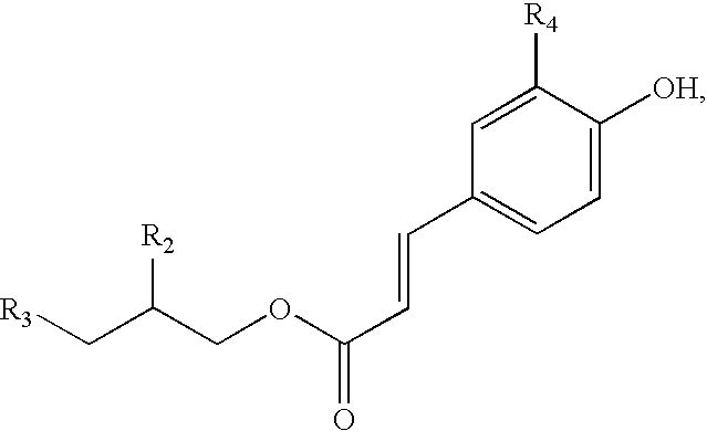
[R3]CC(COC(C=CC1=CC=C([OH])C([R4])=C1)=O)[R2]
